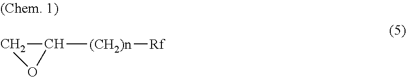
C1C([(CH2)n][Rf])O1
